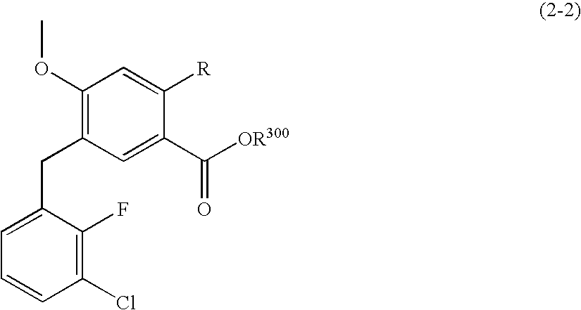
C1=C(CC2=C(OC)C=C([R])C(C(=O)[OR300])=C2)C(F)=C(Cl)C=C1
